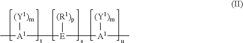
C[A1]([E]([A1](C)[(Y1)m])[(R1)p])[(Y1)m]
